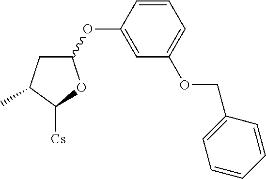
C1(OC2=CC(OCC3=CC=CC=C3)=CC=C2)CC(C)C([Cs])O1
